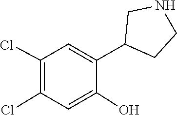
C1=C(O)C(C2CNCC2)=CC(Cl)=C1Cl
